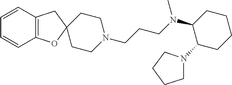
C1=CC2=C(C=C1)OC1(C2)CCN(CCCN(C2C(N3CCCC3)CCCC2)C)CC1
